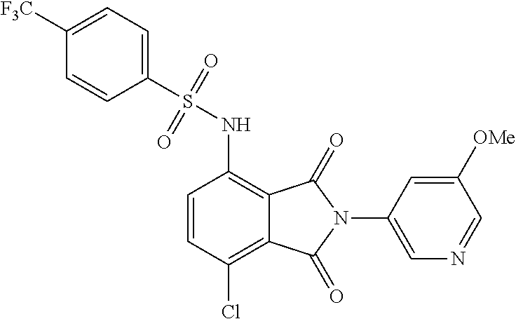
C1=CC(Cl)=C2C(=C1NS(C1=CC=C([F3C])C=C1)(=O)=O)C(=O)N(C1=CN=CC([OMe])=C1)C2=O
